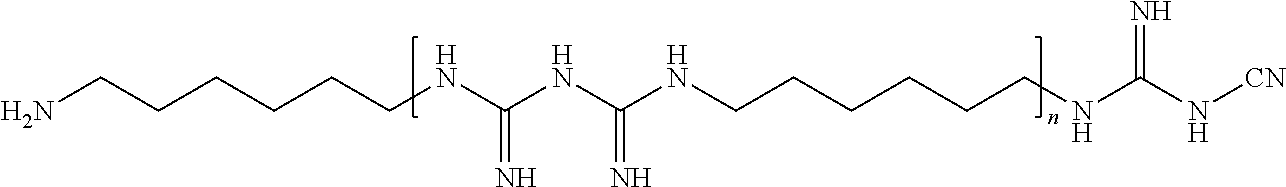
NCCCCCCNC(NC(NCCCCCCNC(N[CN])=N)=N)=N
